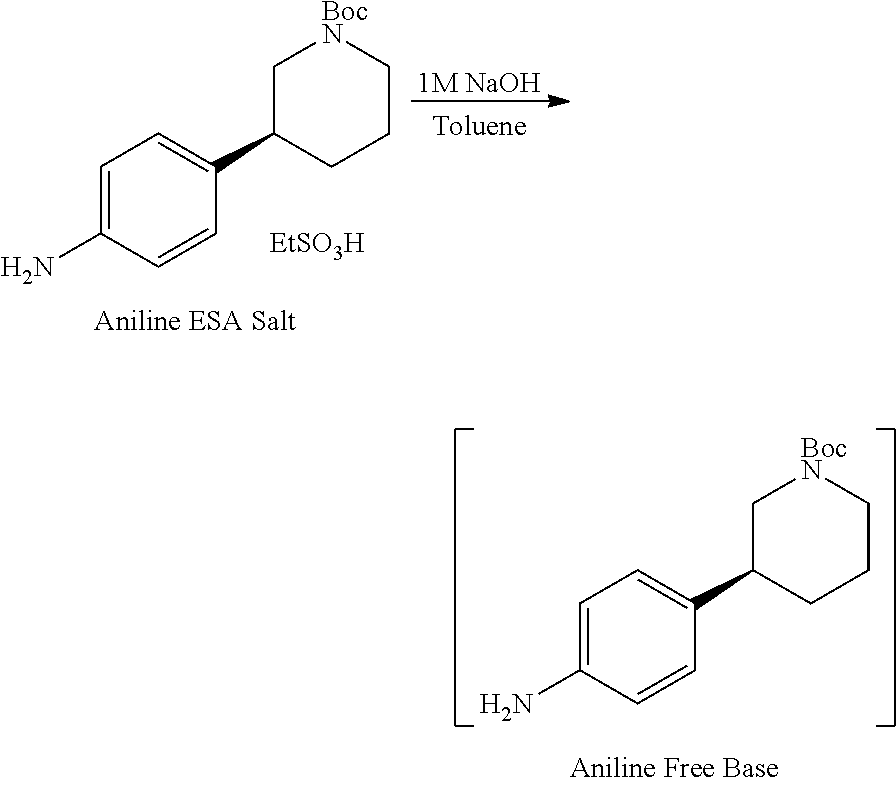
C1=C(N)C=CC(C2CCC[BocN]C2)=C1.C1=C(N)C=CC(C2CCC[BocN]C2)=C1.[EtSO3H].[1M NaOH]
